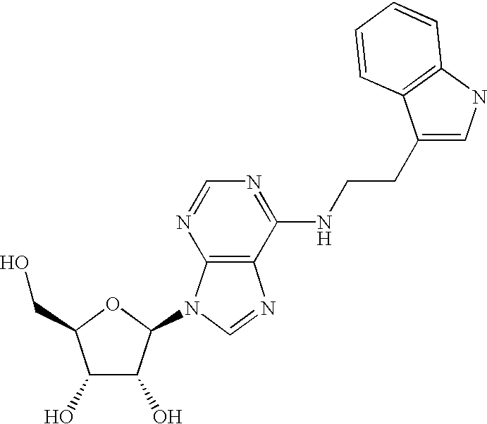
C1(O)C(O)C(N2C3=C(N=C2)C(NCCC2=CNC4=C2C=CC=C4)=NC=N3)OC1CO
